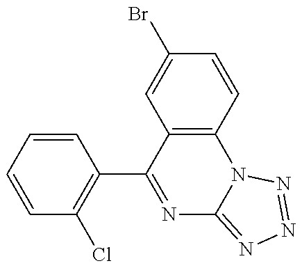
C1=CC=CC(C2=NC3=NN=NN3C3=C2C=C(Br)C=C3)=C1Cl
